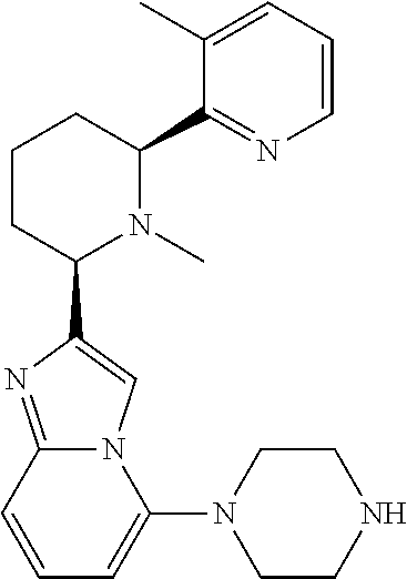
C1CC(C2=CN3C(=N2)C=CC=C3N2CCNCC2)N(C)C(C2=NC=CC=C2C)C1
